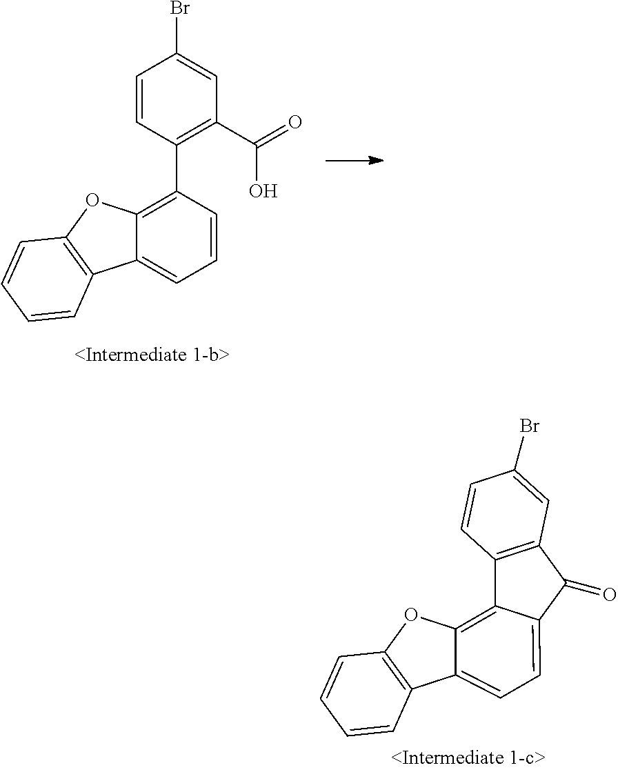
C12=C(C(=O)C3=CC=C4C5=C(OC4=C13)C=CC=C5)C=C(Br)C=C2.C1=CC(C2=C3C(=CC=C2)C2=C(O3)C=CC=C2)=C(C(=O)O)C=C1Br
